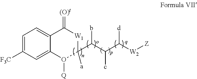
C1=C([F3C])C=C2C(=C1)C(=[(O)t])[W1]C([a])(C(C(C([W2][Z])[d])c)b)O2[Q]
